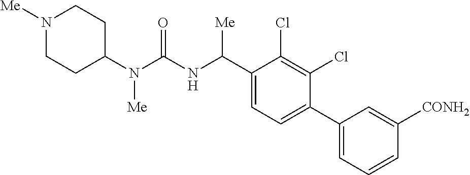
C1(N(C(NC(C2=CC=C(C3=CC=CC([CONH2])=C3)C(Cl)=C2Cl)[Me])=O)[Me])CCN([Me])CC1
